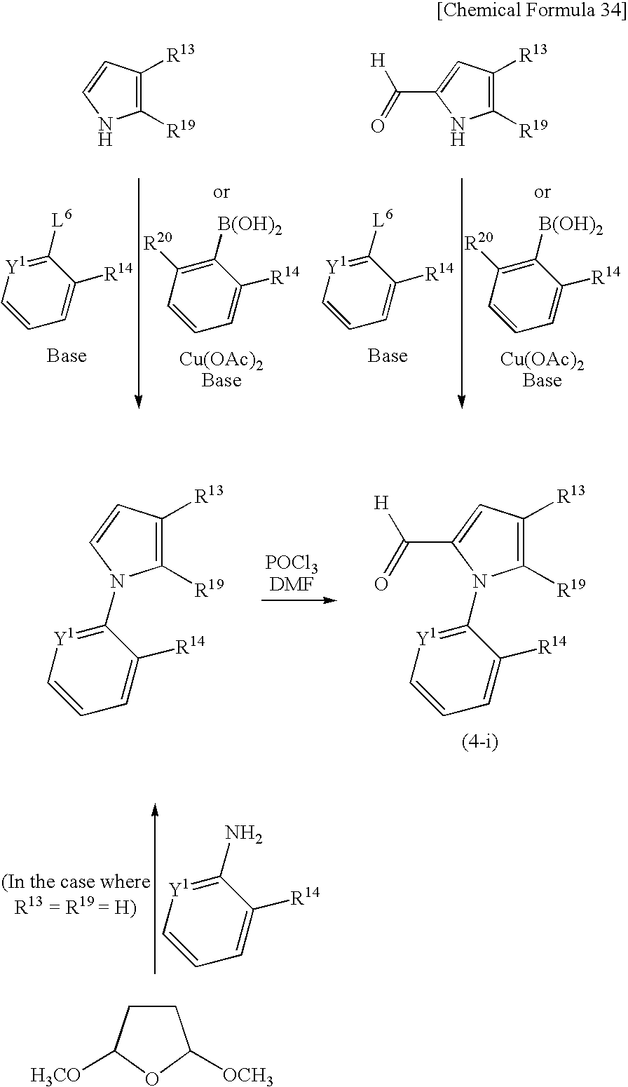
C1=C([R14])C([B(OH)2])=C([R20])C=C1.C1=C([R14])C([L6])=[Y1]C=C1.C1=C([R14])C([B(OH)2])=C([R20])C=C1.C1=C([R14])C([L6])=[Y1]C=C1.C1([R19])=C([R13])C=CN1.C1([R19])=C([R13])C=C(C([H])=O)N1.C1([R19])=C([R13])C=C(C([H])=O)N1C1=[Y1]C=CC=C1[R14].C1([R19])=C([R13])C=CN1C1=[Y1]C=CC=C1[R14].C1=C([R14])C(N)=[Y1]C=C1.C1CC([H3CO])OC1[OCH3]
